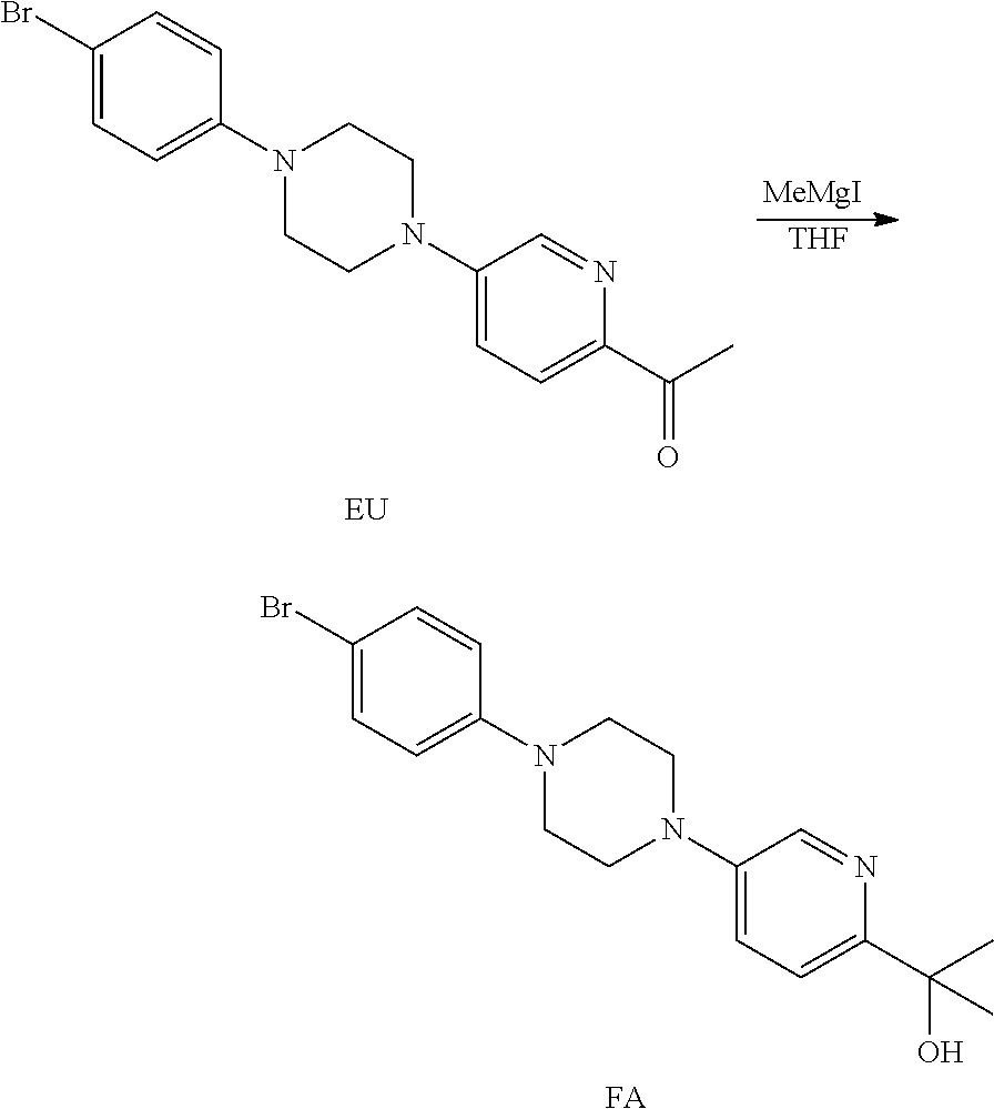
[MeMgI].[THF].C1(Br)=CC=C(N2CCN(C3=CC=C(C(C)=O)N=C3)CC2)C=C1.C1(Br)=CC=C(N2CCN(C3=CC=C(C(C)(O)C)N=C3)CC2)C=C1.[FA]
